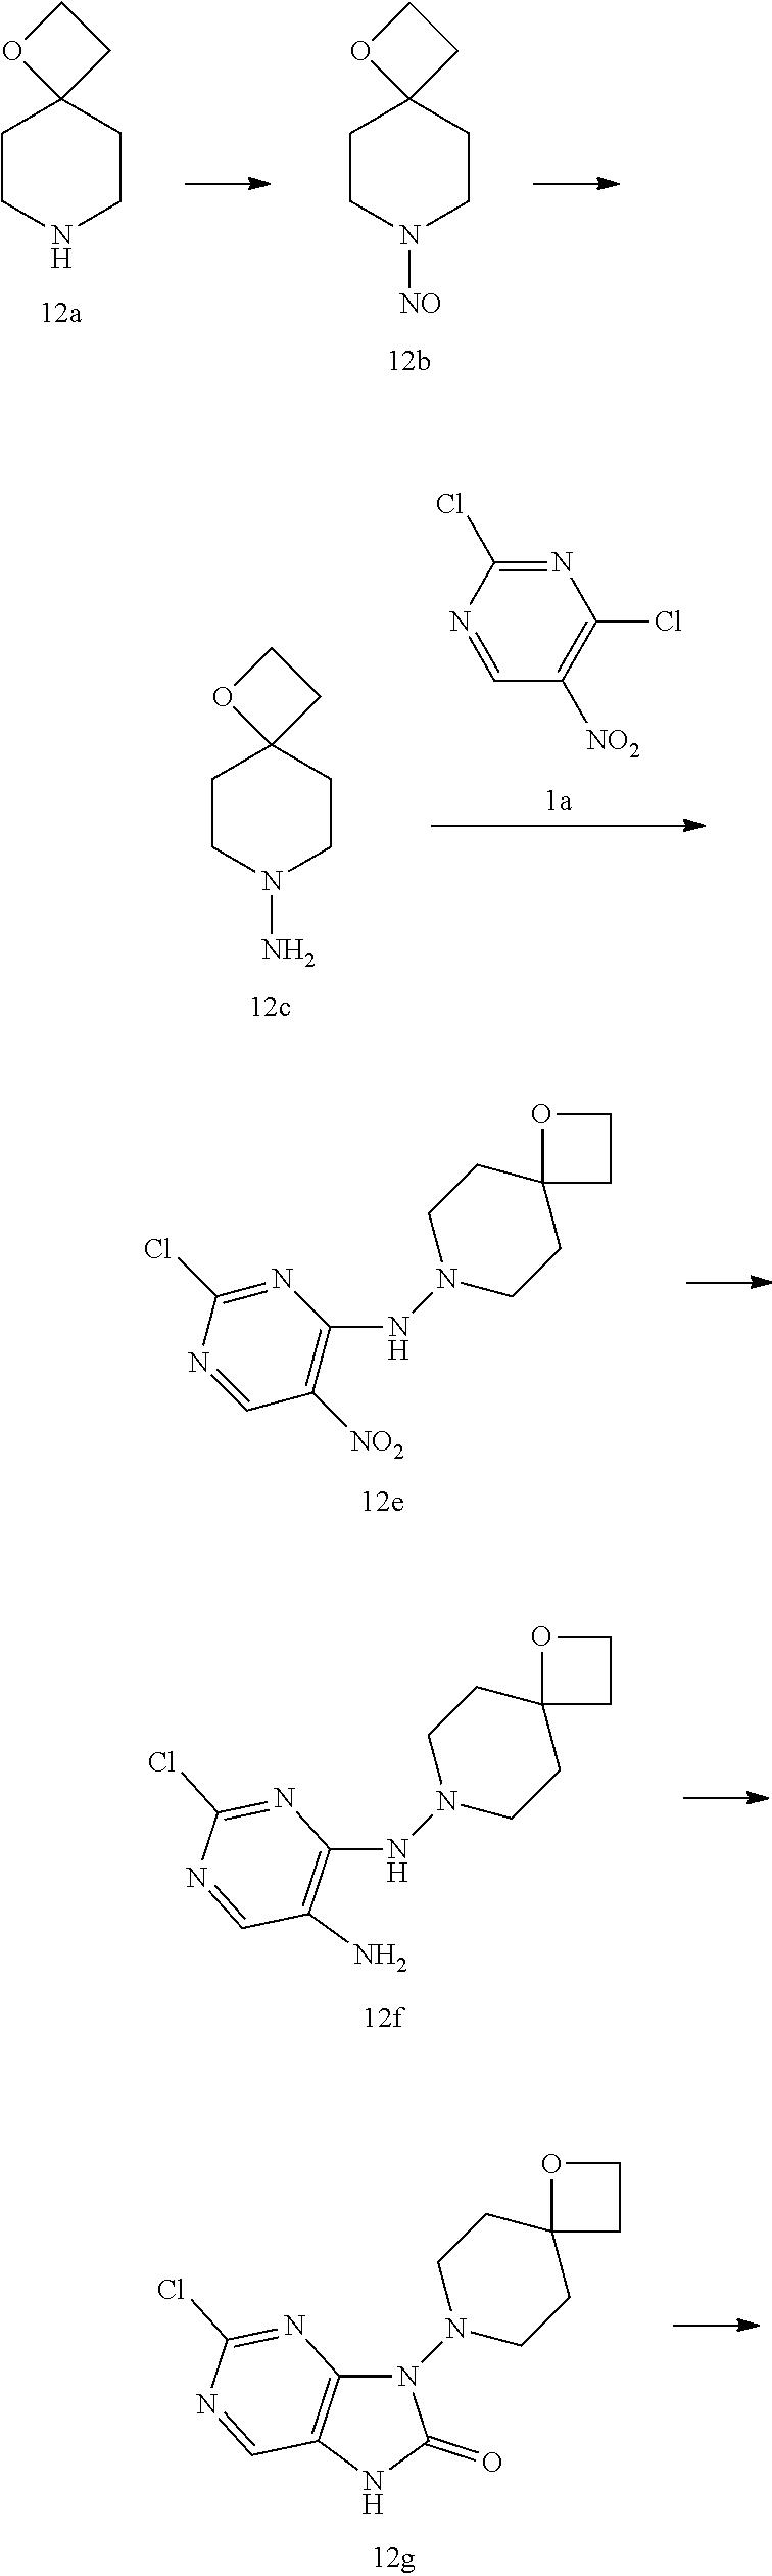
C1CNCCC12CCO2.C1CN([NO])CCC12CCO2.C1CN(N)CCC12CCO2.C1=NC(Cl)=NC(Cl)=C1[NO2].N1(NC2=C([NO2])C=NC(Cl)=N2)CCC2(CC1)CCO2.N(C1=C(N)C=NC(Cl)=N1)N1CCC2(CC1)CCO2.N1(N2CCC3(CC2)CCO3)C2=C(C=NC(Cl)=N2)NC1=O
